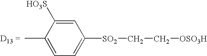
C1=C(C)C([HO3S])=CC([SO2]CC[OSO3H])=C1
